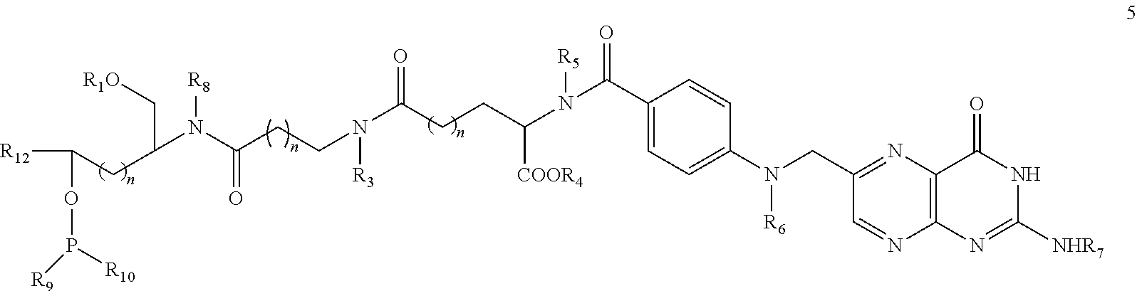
N([R6])(CC1=NC2=C(N=C([NHR7])NC2=O)N=C1)C1=CC=C(C(N([R5])C([COOR4])CCC(N(CCC(N([R8])C(CC([R12])OP([R9])[R10])C[R1O])=O)[R3])=O)=O)C=C1
